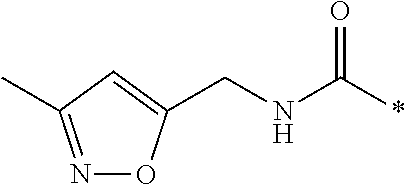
N1=C(C)C=C(CNC(*)=O)O1
